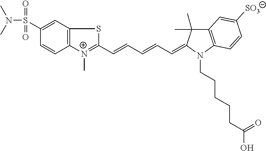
C12=C(C=C(S(N(C)C)(=O)=O)C=C1)SC(C=CC=CC=C1C(C)(C)C3=C(N1CCCCCC(O)=O)C=CC([SO3])=C3)=[N+]2C
